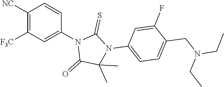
C1([NC])=C([F3C])C=C(N2C(=O)C(C)(C)N(C3=CC=C(CN(CC)CC)C(F)=C3)C2=S)C=C1
